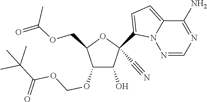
O(CC1C(OCOC(C(C)(C)C)=O)C(O)C(C#N)(C2=CC=C3N2N=CN=C3N)O1)C(=O)C
